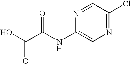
OC(C(NC1=CN=C(Cl)C=N1)=O)=O
